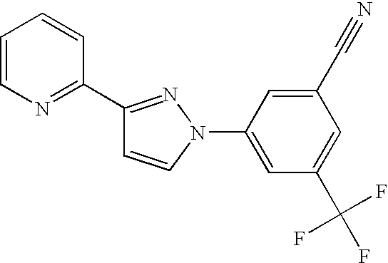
C1(C2=NC=CC=C2)=NN(C2=CC(C(F)(F)F)=CC(C#N)=C2)C=C1
